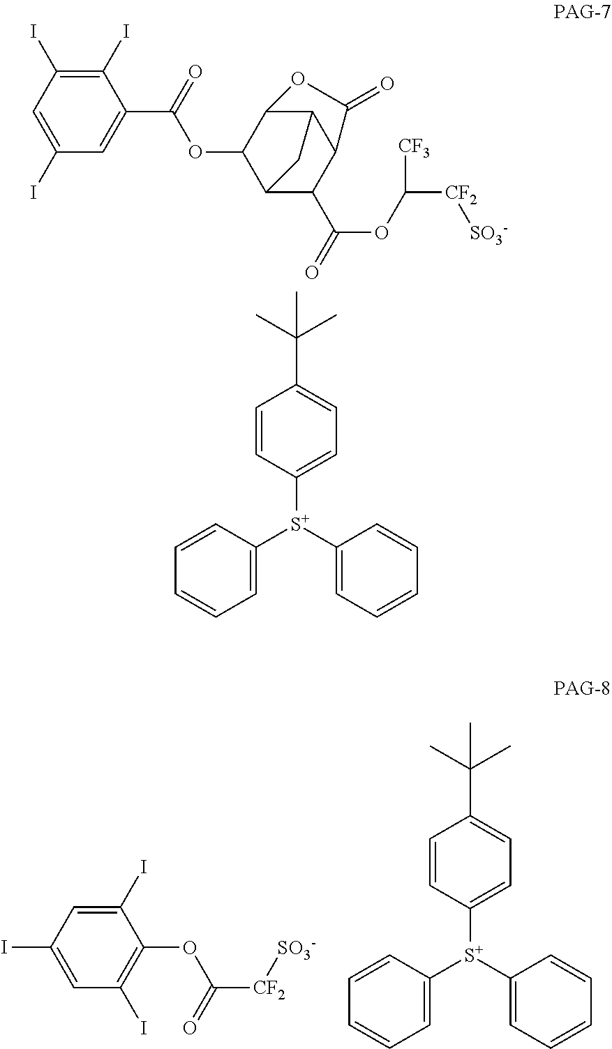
C1=CC([S+](C2=CC=CC=C2)C2=CC=C(C(C)(C)C)C=C2)=CC=C1.C1(OC([CF2][SO3-])=O)=C(I)C=C(I)C=C1I.C1=CC([S+](C2=CC=CC=C2)C2=CC=C(C(C)(C)C)C=C2)=CC=C1.C1(C(=O)OC2C3C(C(=O)OC([CF2][SO3-])[CF3])C4C(C2OC4=O)C3)=CC(I)=CC(I)=C1I
